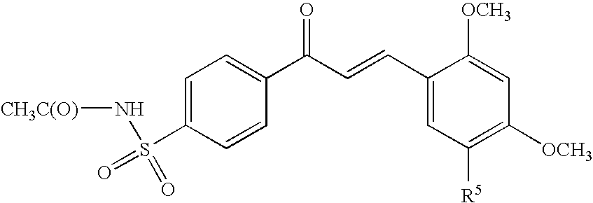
C1=C(S(=O)(N[CH3C(O)])=O)C=CC(C(C=CC2=CC([R5])=C([OCH3])C=C2[OCH3])=O)=C1
